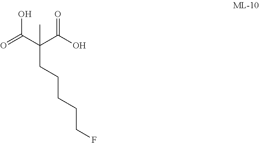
O=C(C(C(O)=O)(C)CCCCCF)O
